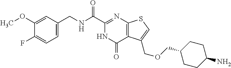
C1=C(CNC(=O)C2=NC3=C(C(=O)N2)C(COCC2CCC(N)CC2)=CS3)C=C(OC)C(F)=C1
